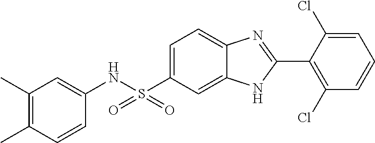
C1(C)=C(C)C=CC(NS(C2=CC=C3C(=C2)NC(C2=C(Cl)C=CC=C2Cl)=N3)(=O)=O)=C1
